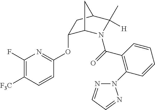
O(C1=NC(F)=C([F3C])C=C1)C1C2N(C(=O)C3=C(N4N=CC=N4)C=CC=C3)C([H])(C)C(C1)C2
